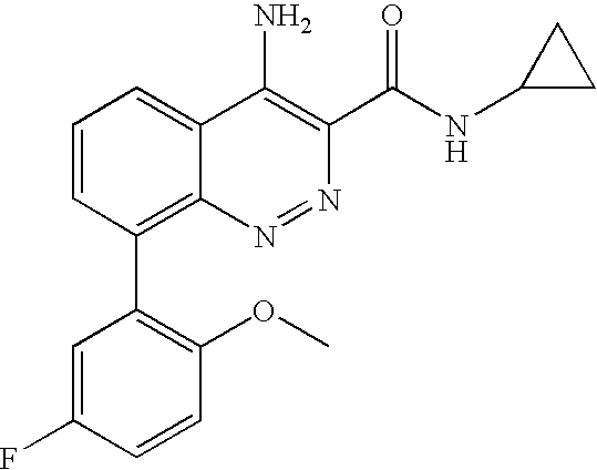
C1=C(F)C=CC(OC)=C1C1=C2C(=CC=C1)C(N)=C(C(NC1CC1)=O)N=N2
